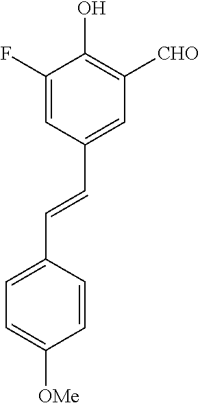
C1=C(F)C(O)=C([CHO])C=C1C=CC1=CC=C([OMe])C=C1
